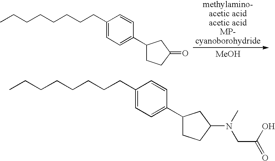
CCCCCCCCC1=CC=C(C2CCC(=O)C2)C=C1.[MeOH].CCCCCCCCC1=CC=C(C2CCC(N(C)CC(O)=O)C2)C=C1
